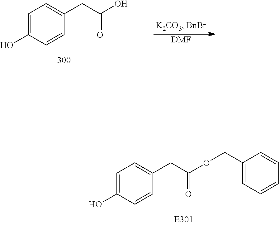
C1=C(O)C=CC(CC(O)=O)=C1.[DMF].C1=C(O)C=CC(CC(OCC2=CC=CC=C2)=O)=C1
